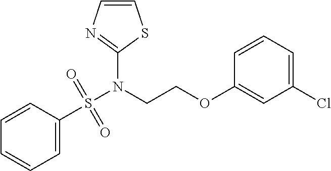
C1=C(S(N(CCOC2=CC(Cl)=CC=C2)C2=NC=CS2)(=O)=O)C=CC=C1
